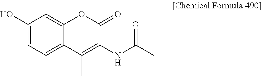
C1(O)=CC=C2C(=C1)OC(=O)C(NC(=O)C)=C2C
